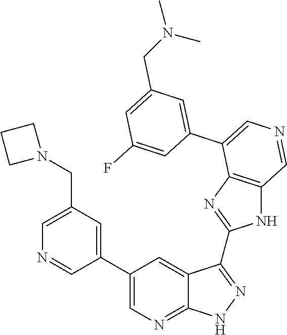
C1=C(CN2CCC2)C=C(C2=CN=C3C(=C2)C(C2=NC4=C(N2)C=NC=C4C2=CC(CN(C)C)=CC(F)=C2)=NN3)C=N1
